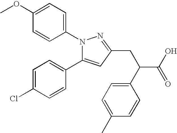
N1(C2=CC=C(OC)C=C2)C(C2=CC=C(Cl)C=C2)=CC(CC(C2=CC=C(C)C=C2)C(O)=O)=N1
